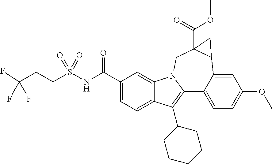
C1(C(NS(CCC(F)(F)F)(=O)=O)=O)=CC=C2C(=C1)N1C(=C2C2CCCCC2)C2=CC=C(OC)C=C2C2C(C(=O)OC)(C1)C2
